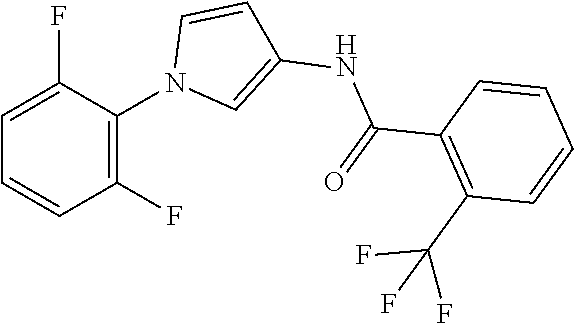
C1(F)=CC=CC(F)=C1N1C=C(NC(C2=C(C(F)(F)F)C=CC=C2)=O)C=C1
